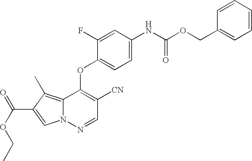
C1=C(F)C(OC2=C([CN])C=NN3C2=C(C)C(C(OCC)=O)=C3)=CC=C1NC(OCC1=CC=CC=C1)=O
